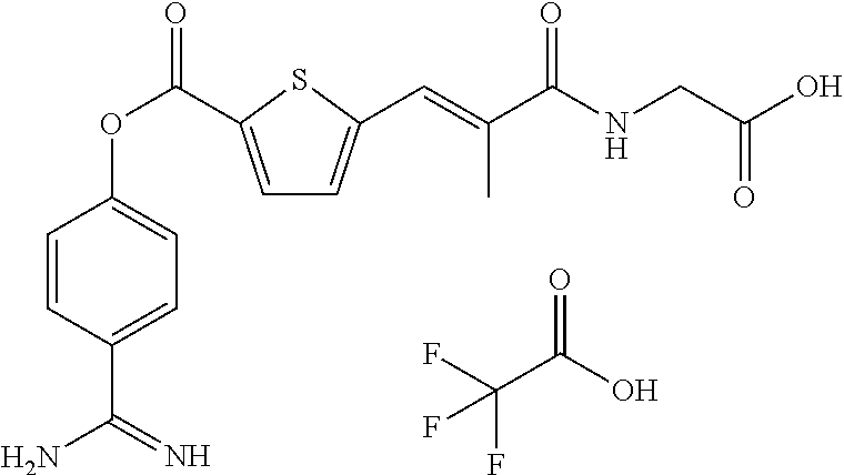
C1=C(C(OC2=CC=C(C(N)=N)C=C2)=O)SC(C=C(C(NCC(O)=O)=O)C)=C1.FC(C(O)=O)(F)F
